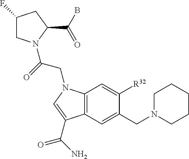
C1(F)CN(C(=O)CN2C3=C(C=C(CN4CCCCC4)C([R32])=C3)C(C(=O)N)=C2)C(C(B)=O)C1
